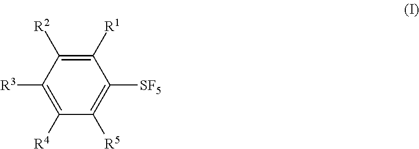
C1([R1])=C([R2])C([R3])=C([R4])C([R5])=C1[SF5]
